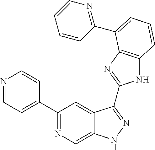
C1(C2=NC=C3C(=C2)C(C2=NC4=C(N2)C=CC=C4C2=NC=CC=C2)=NN3)=CC=NC=C1
